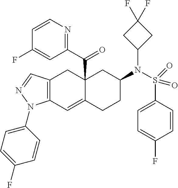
C12(C(C3=NC=CC(F)=C3)=O)C(=CC3=C(C1)C=NN3C1=CC=C(F)C=C1)CCC(N(S(C1=CC=C(F)C=C1)(=O)=O)C1CC(F)(F)C1)C2
